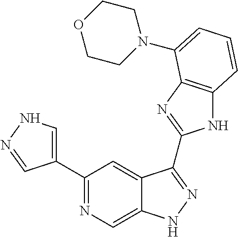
C1(C2=NC=C3C(=C2)C(C2=NC4=C(N2)C=CC=C4N2CCOCC2)=NN3)=CNN=C1
